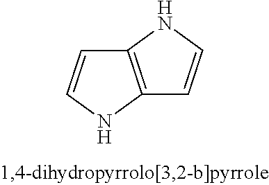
C12=C(NC=C1)C=CN2
